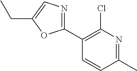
C1(C2=NC=C(CC)O2)=C(Cl)N=C(C)C=C1
